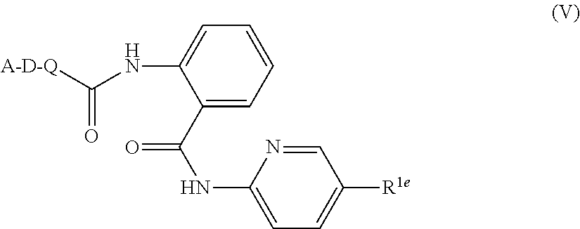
[A-D-Q]C(NC1=CC=CC=C1C(NC1=CC=C([R1e])C=N1)=O)=O
